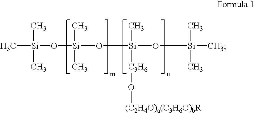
C[Si](C)(O[Si](O[Si](C)([C3H6]O[(C2H4O)a(C3H6O)bR])O[Si](C)(C)C)(C)C)C
